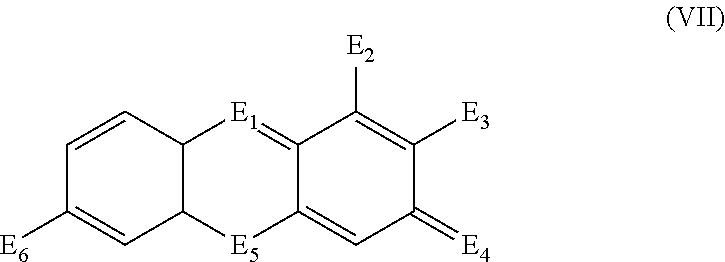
C12=[E1]C3C([E5]C1=CC(=[E4])C([E3])=C2[E2])C=C([E6])C=C3
